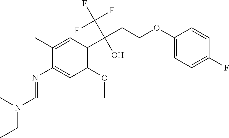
C1(N=CN(CC)C)=CC(OC)=C(C(CCOC2=CC=C(F)C=C2)(C(F)(F)F)O)C=C1C
